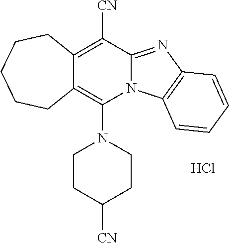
Cl.C12=C([CN])C3=NC4=C(N3C(N3CCC([CN])CC3)=C1CCCCC2)C=CC=C4
